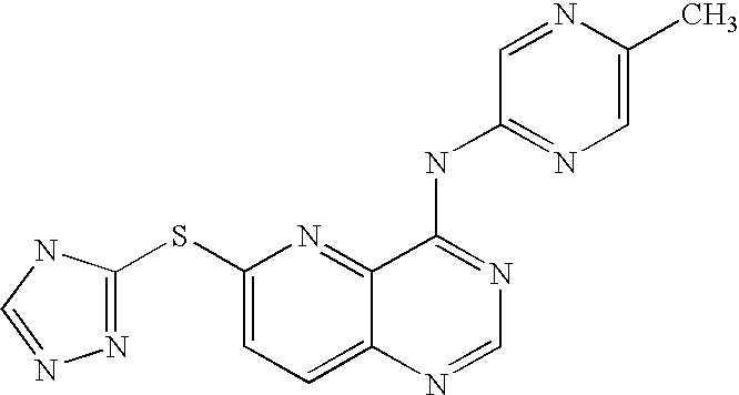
S(C1=CC=C2C(=N1)C(NC1=NC=C(C)N=C1)=NC=N2)C1=NN=CN1
